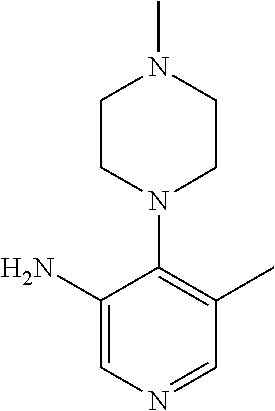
N1(C2=C(C)C=NC=C2N)CCN(C)CC1
